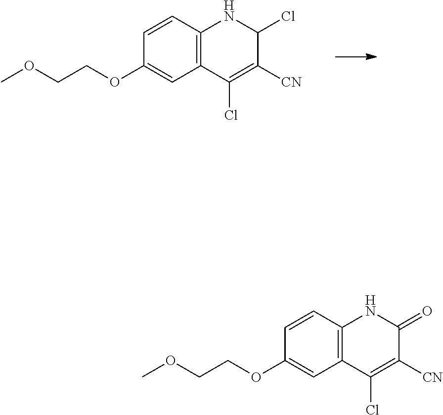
C(COC)OC1=CC2=C(C=C1)NC(Cl)C([CN])=C2Cl.C(COC)OC1=CC2=C(C=C1)NC(=O)C([CN])=C2Cl
